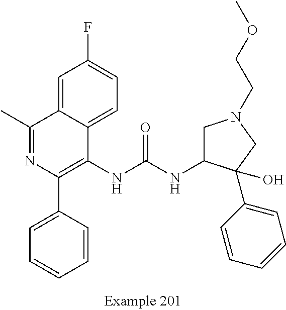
N(C(NC1CN(CCOC)CC1(C1=CC=CC=C1)O)=O)C1=C(C2=CC=CC=C2)N=C(C)C2=CC(F)=CC=C12
